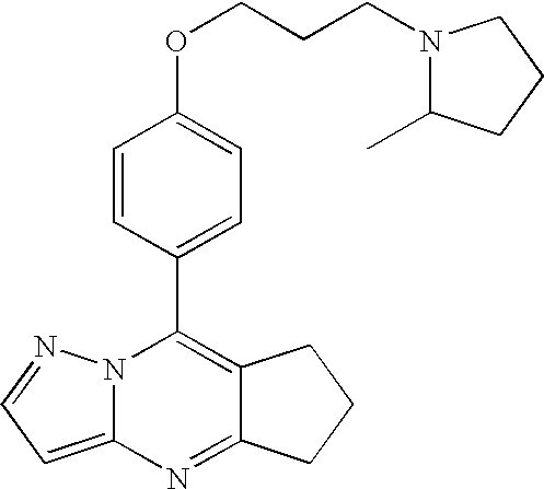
N12C(=CC=N1)N=C1C(=C2C2=CC=C(OCCCN3C(C)CCC3)C=C2)CCC1
